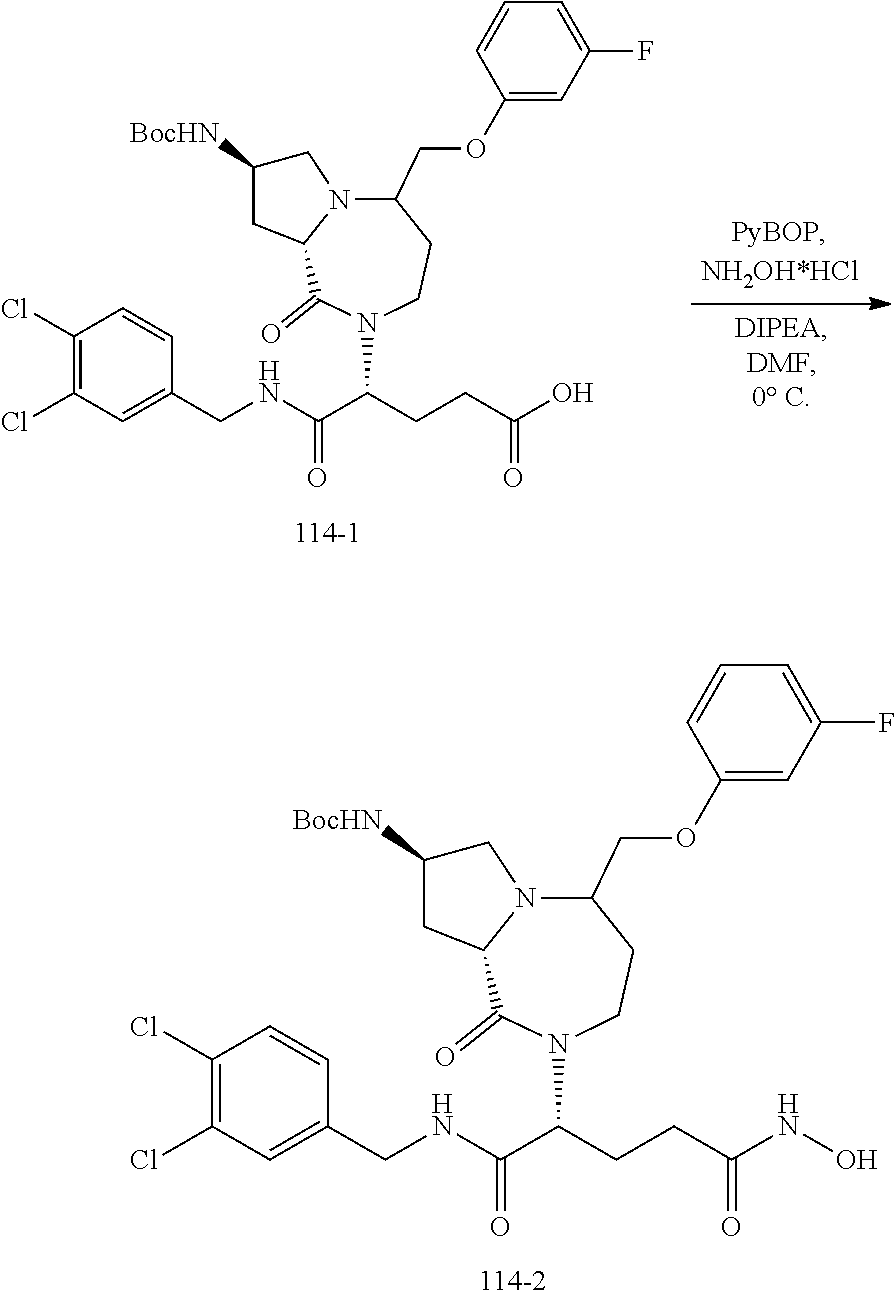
C1(Cl)=C(Cl)C=C(CNC(C(CCC(NO)=O)N2CCC(COC3=CC(F)=CC=C3)N3C(C2=O)CC([BocHN])C3)=O)C=C1.C1(Cl)=C(Cl)C=C(CNC(C(CCC(O)=O)N2CCC(COC3=CC(F)=CC=C3)N3C(C2=O)CC([BocHN])C3)=O)C=C1
